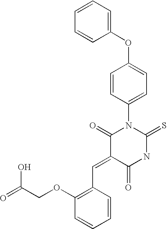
O=C1C(=CC2=C(OCC(=O)O)C=CC=C2)C(=O)N(C2=CC=C(OC3=CC=CC=C3)C=C2)C(=S)N1
